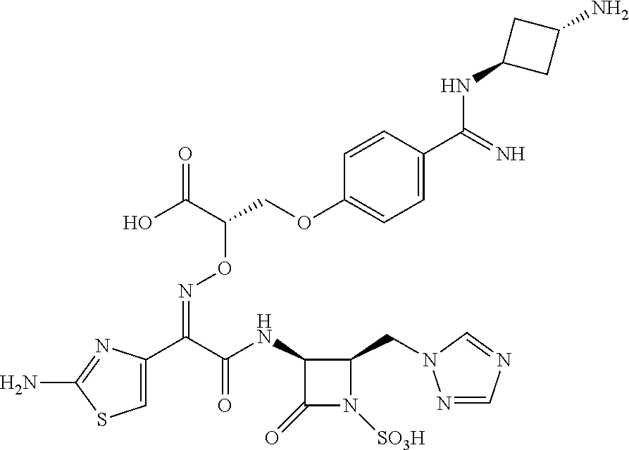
C1=C(C(C(NC2C(=O)N([SO3H])C2CN2N=CN=C2)=O)=NOC(COC2=CC=C(C(NC3CC(N)C3)=N)C=C2)C(O)=O)N=C(N)S1
